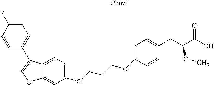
O(C1=CC=C(CC(C(O)=O)OC)C=C1)CCCOC1=CC=C2C(=C1)OC=C2C1=CC=C(F)C=C1
